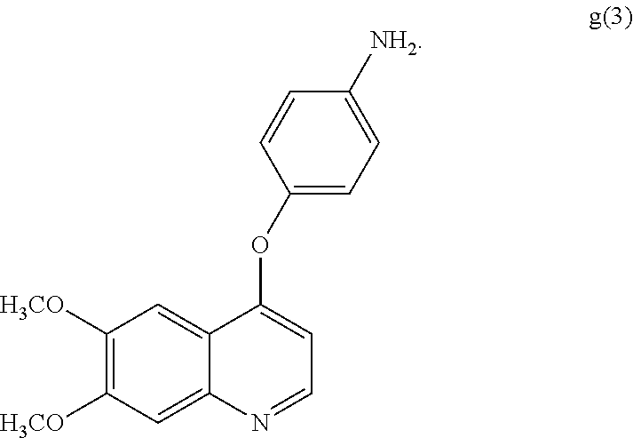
C1([H3CO])=C([H3CO])C=C2C(=C1)C(OC1=CC=C([NH2])C=C1)=CC=N2
